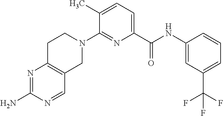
C1(C)=CC=C(C(NC2=CC(C(F)(F)F)=CC=C2)=O)N=C1N1CCC2=C(C1)C=NC(N)=N2
